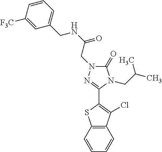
C1([F3C])=CC(CNC(=O)CN2C(=O)N(CC(C)C)C(C3=C(Cl)C4=C(S3)C=CC=C4)=N2)=CC=C1
